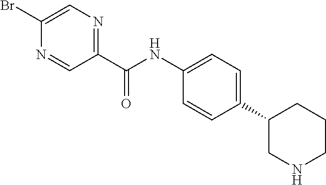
C1(C(NC2=CC=C(C3CNCCC3)C=C2)=O)=NC=C(Br)N=C1
